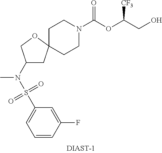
C1CN(C(OC(CO)[CF3])=O)CCC12CC(N(S(C1=CC=CC(F)=C1)(=O)=O)C)CO2
